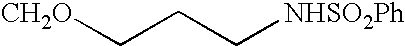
[CH2O]CCC[NHSO2Ph]
